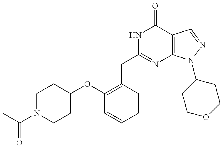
C1(OC2CCN(C(C)=O)CC2)=C(CC2=NC3=C(C(=O)N2)C=NN3C2CCOCC2)C=CC=C1
